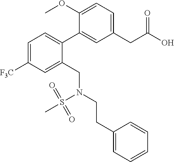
C1=C([F3C])C=C(CN(CCC2=CC=CC=C2)S(C)(=O)=O)C(C2=CC(CC(O)=O)=CC=C2OC)=C1
